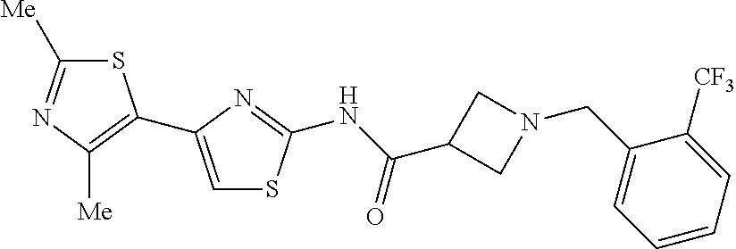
S1C([Me])=NC([Me])=C1C1=CSC(NC(=O)C2CN(CC3=CC=CC=C3[CF3])C2)=N1
